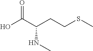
OC(C(CCSC)NC)=O
